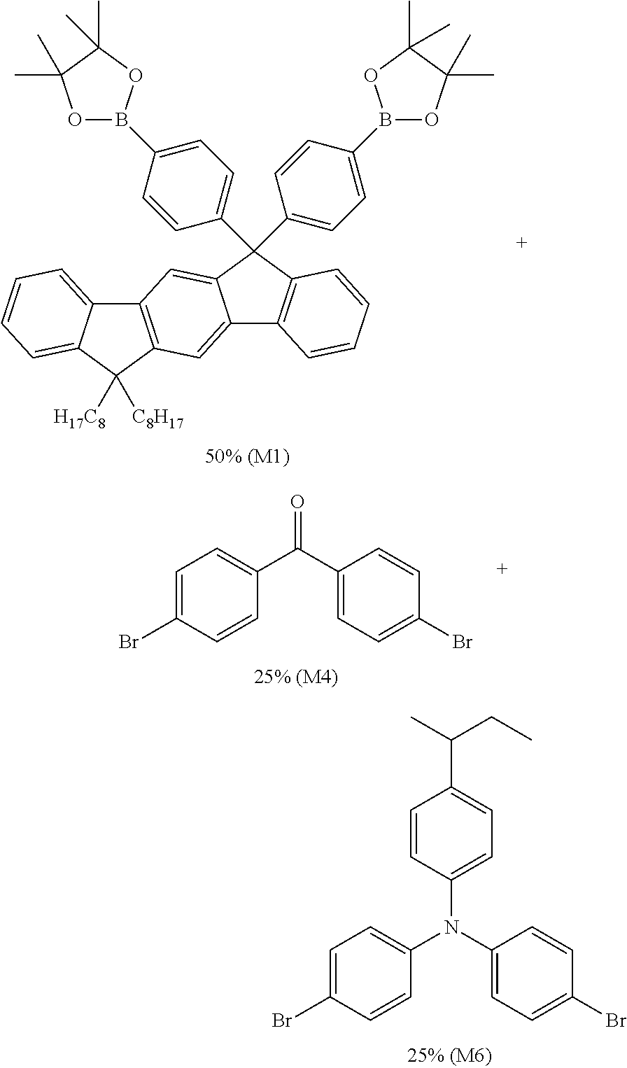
C12=C(C([H17C8])([C8H17])C3=CC=CC=C13)C=C1C(=C2)C(C2=CC=C(B3OC(C)(C)C(C)(C)O3)C=C2)(C2=CC=C(B3OC(C)(C)C(C)(C)O3)C=C2)C2=C1C=CC=C2.C1=C(Br)C=CC(C(C2=CC=C(Br)C=C2)=O)=C1.C1=CC(N(C2=CC=C(Br)C=C2)C2=CC=C(Br)C=C2)=CC=C1C(C)CC
